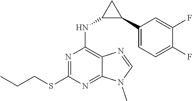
N1=C(SCCC)N=C2C(=C1NC1C(C3=CC=C(F)C(F)=C3)C1)N=CN2C
